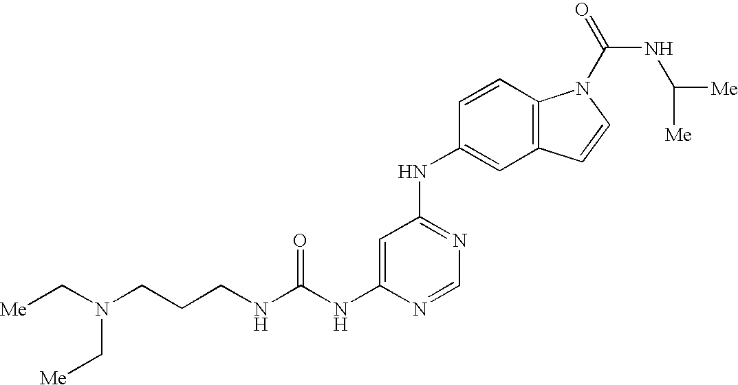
C(NC1=CC(NC2=CC3=C(C=C2)N(C(=O)NC([Me])[Me])C=C3)=NC=N1)(NCCCN(C[Me])C[Me])=O
